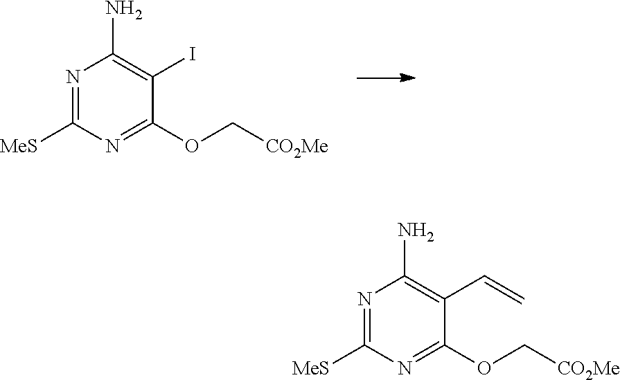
N1=C([MeS])N=C(OC[CO2Me])C(I)=C1N.N1=C([MeS])N=C(OC[CO2Me])C(C=C)=C1N
